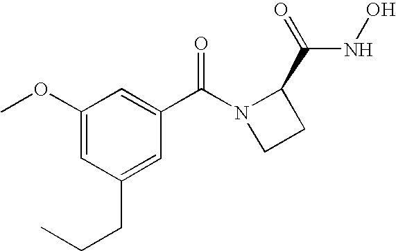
C1(OC)=CC(CCC)=CC(C(N2CCC2C(=O)NO)=O)=C1
